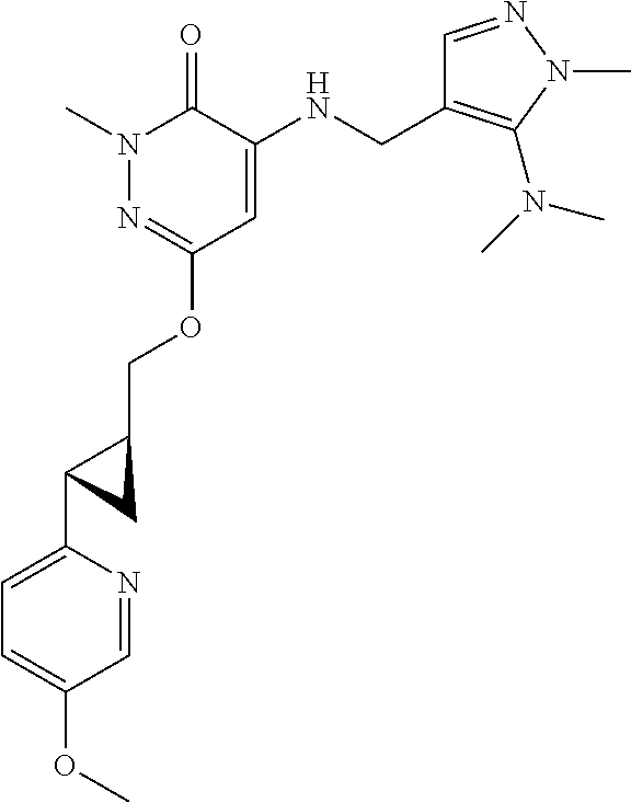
N1(C)N=C(OCC2CC2C2=CC=C(OC)C=N2)C=C(NCC2=C(N(C)C)N(C)N=C2)C1=O
